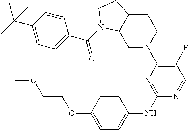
C1=CC(OCCOC)=CC=C1NC1=NC(N2CCC3C(C2)N(C(C2=CC=C(C(C)(C)C)C=C2)=O)CC3)=C(F)C=N1
